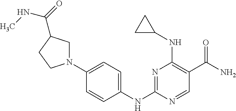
N1=C(NC2=CC=C(N3CC(C(=O)NC)CC3)C=C2)N=CC(C(N)=O)=C1NC1CC1
